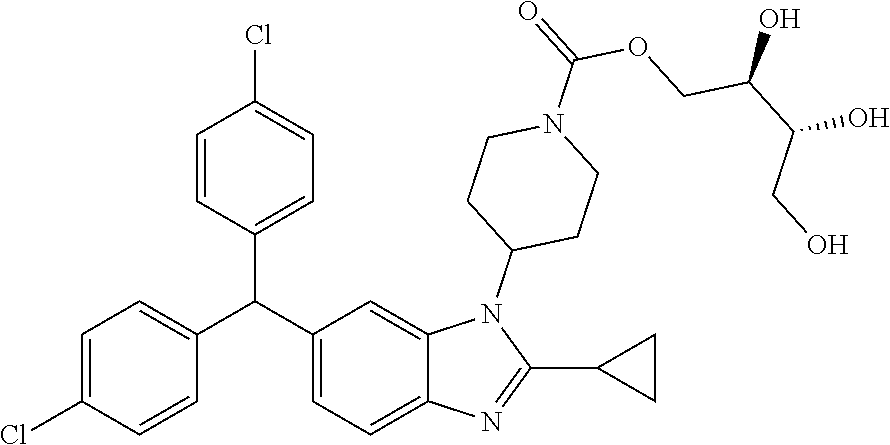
C1=CC(Cl)=CC=C1C(C1=CC=C2C(=C1)N(C1CCN(C(=O)OCC(C(O)CO)O)CC1)C(C1CC1)=N2)C1=CC=C(Cl)C=C1
